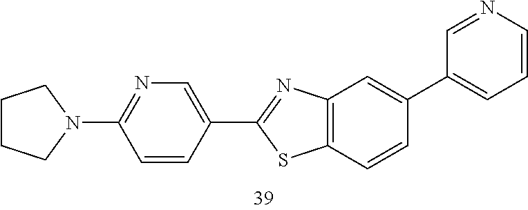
C1CCN(C2=NC=C(C3=NC4=C(C=CC(C5=CC=CN=C5)=C4)S3)C=C2)C1
